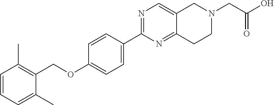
C1=CC=C(C)C(COC2=CC=C(C3=NC=C4C(=N3)CCN(CC(O)=O)C4)C=C2)=C1C
